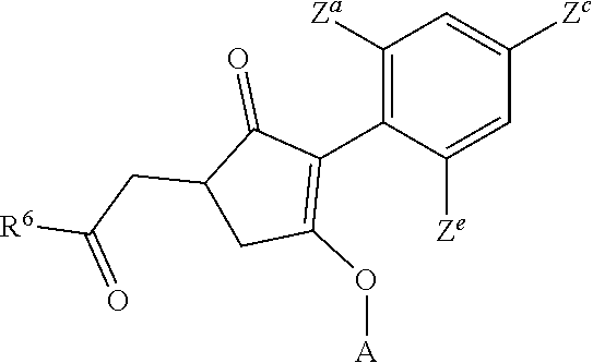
C1([Za])=C(C2=C(O[A])CC(CC([R6])=O)C2=O)C([Ze])=CC([Zc])=C1
